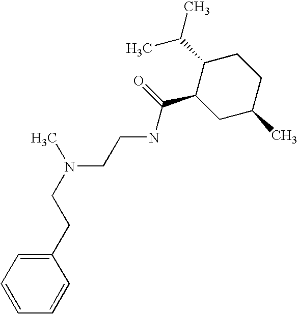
C(NC(C1CC(C)CCC1C(C)C)=O)CN(CCC1=CC=CC=C1)C
